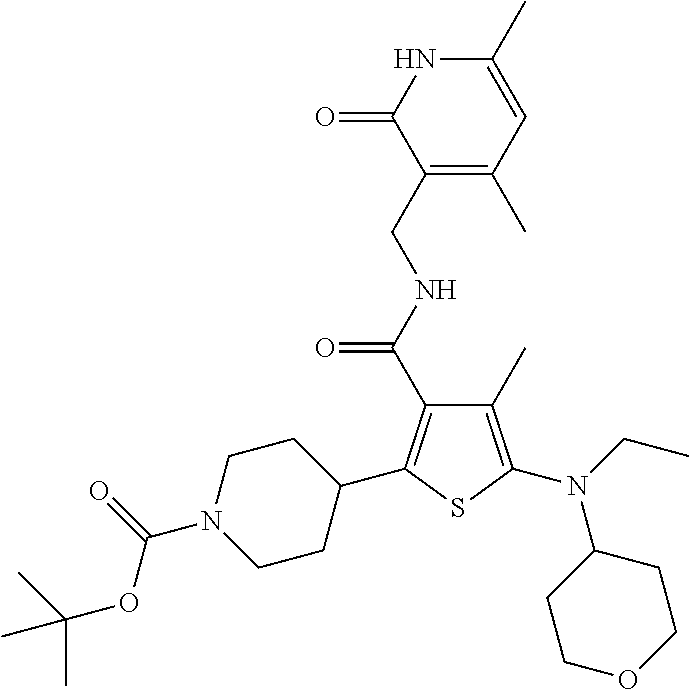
C1(C)=C(N(CC)C2CCOCC2)SC(C2CCN(C(=O)OC(C)(C)C)CC2)=C1C(NCC1=C(C)C=C(C)NC1=O)=O
